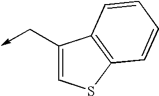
C1(C->C)=CSC2=C1C=CC=C2
